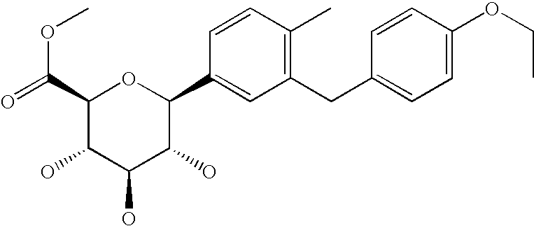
C1(C(OC)=O)C(O)C(O)C(O)C(C2=CC(CC3=CC=C(OCC)C=C3)=C(C)C=C2)O1
